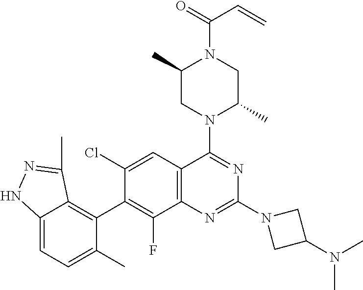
C12=C(C=C(Cl)C(C3=C4C(=CC=C3C)NN=C4C)=C1F)C(N1C(C)CN(C(=O)C=C)C(C)C1)=NC(N1CC(N(C)C)C1)=N2
